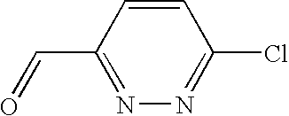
C(C1=NN=C(Cl)C=C1)=O
